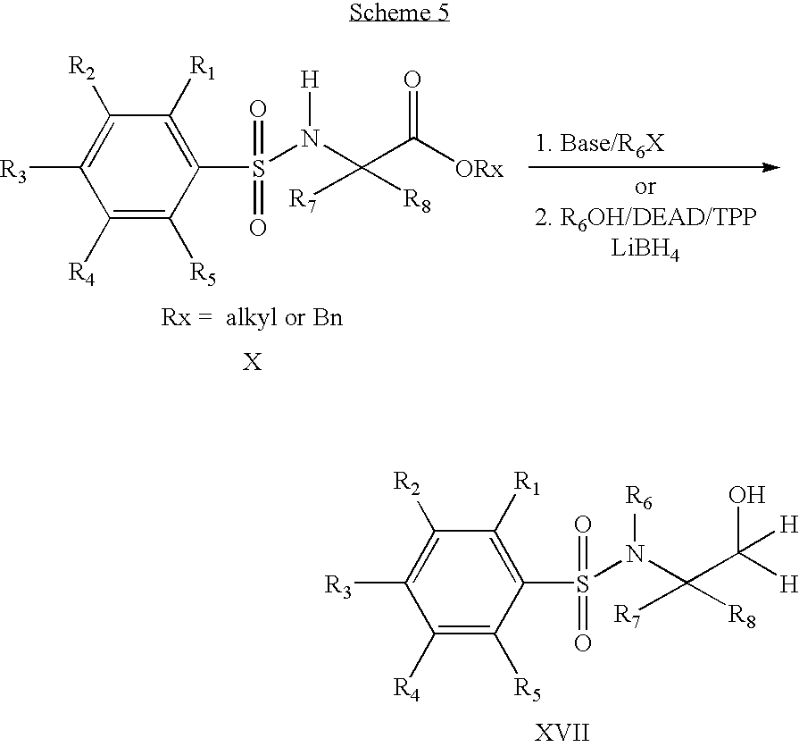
C1([R4])=C([R5])C(S(=O)(=O)N(C([R7])(C([ORx])=O)[R8])[H])=C([R1])C([R2])=C1[R3].C1([R4])=C([R5])C(S(=O)(=O)N(C([R7])(C([H])(O)[H])[R8])[R6])=C([R1])C([R2])=C1[R3]
